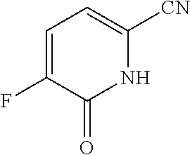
C1(=O)C(F)=CC=C([CN])N1
